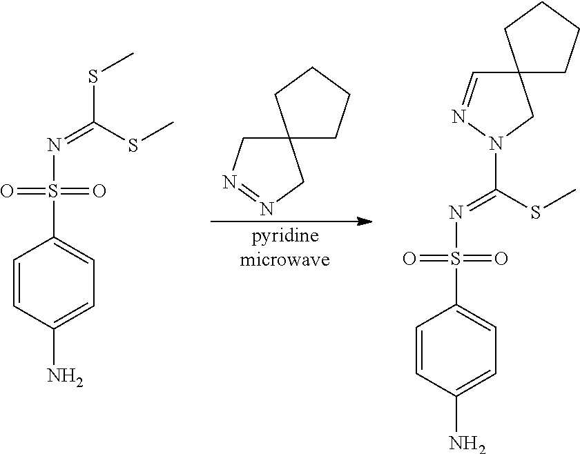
[pyridinemicrowave].C1=CC(N)=CC=C1S(N=C(SC)SC)(=O)=O.C12(CN=NC1)CCCC2.C1=CC(N)=CC=C1S(N=C(SC)N1N=CC2(C1)CCCC2)(=O)=O
